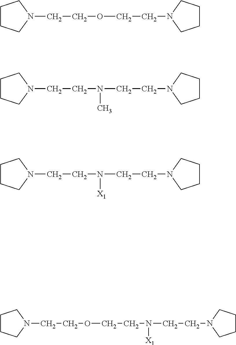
C1CCN(CCN(CCN2CCCC2)[X1])C1.C1CCN(CCOCCN([X1])CCN2CCCC2)C1.C1CCN(CCN(CCN2CCCC2)C)C1.C1CCN(CCOCCN2CCCC2)C1
